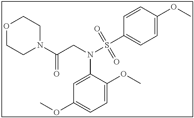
C1=C(OC)C=CC(S(N(C2=CC(OC)=CC=C2OC)CC(N2CCOCC2)=O)(=O)=O)=C1
